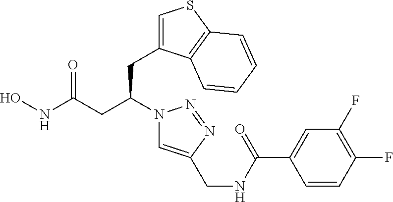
C1=C(CC(CC(NO)=O)N2C=C(CNC(C3=CC(F)=C(F)C=C3)=O)N=N2)C2=C(S1)C=CC=C2
